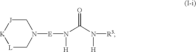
[L]1CN([E]N(C(N([R3])[H])=O)[H])C[J][K]1
